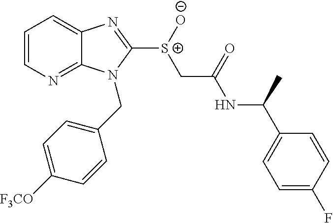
C1=CN=C2C(=C1)N=C([S+](CC(NC(C1=CC=C(F)C=C1)C)=O)[O-])N2CC1=CC=C([F3CO])C=C1
